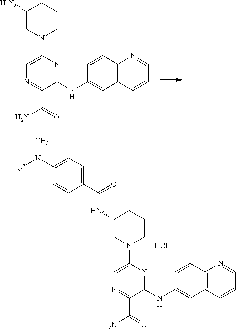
C1(N)CN(C2=CN=C(C(=O)N)C(NC3=CC4=C(C=C3)N=CC=C4)=N2)CCC1.C1(NC(C2=CC=C(N(C)C)C=C2)=O)CN(C2=CN=C(C(=O)N)C(NC3=CC4=C(C=C3)N=CC=C4)=N2)CCC1.Cl
